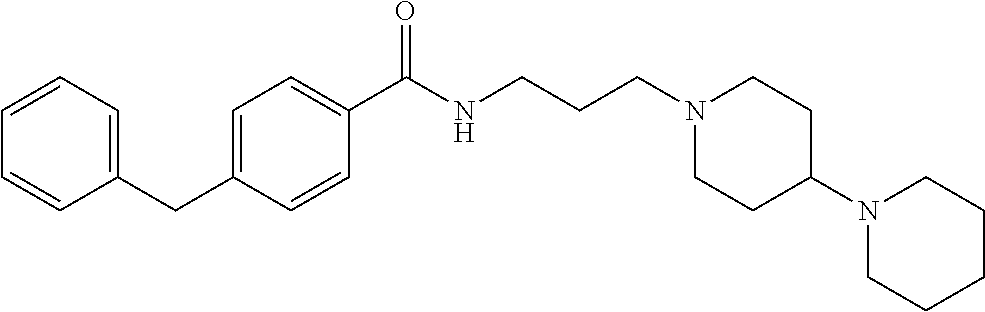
C1(C(NCCCN2CCC(N3CCCCC3)CC2)=O)=CC=C(CC2=CC=CC=C2)C=C1
